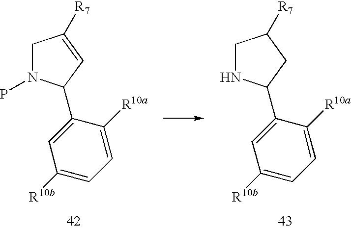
C1N(P)C(C2=CC([R10b])=CC=C2[R10a])C=C1[R7].C1NC(C2=CC([R10b])=CC=C2[R10a])CC1[R7]
